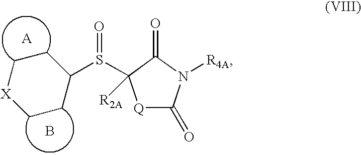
B.C1(S(=O)C2([R2A])[Q]C(=O)N([R4A])C2=O)CC[X]CC1
